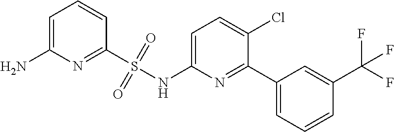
C1=C(NS(C2=NC(N)=CC=C2)(=O)=O)N=C(C2=CC=CC(C(F)(F)F)=C2)C(Cl)=C1
